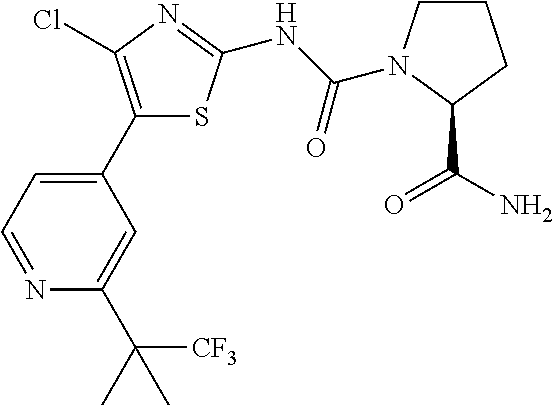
C1(C2=CC=NC(C(C)([CF3])C)=C2)=C(Cl)N=C(NC(=O)N2CCCC2C(=O)N)S1
